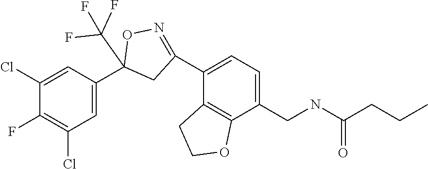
C1(Cl)=CC(C2(C(F)(F)F)CC(C3=CC=C(CNC(CCC)=O)C4=C3CCO4)=NO2)=CC(Cl)=C1F
